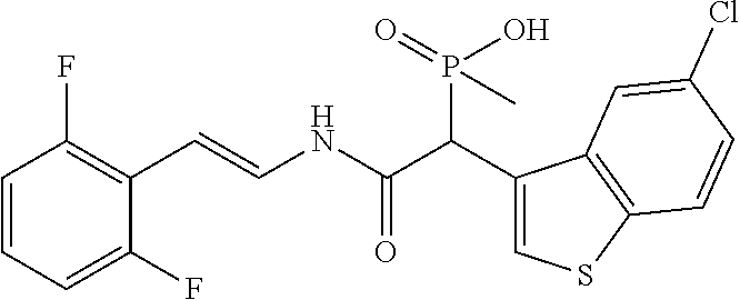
C1=CC=C(F)C(C=CNC(C(C2=CSC3=C2C=C(Cl)C=C3)P(=O)(O)C)=O)=C1F
